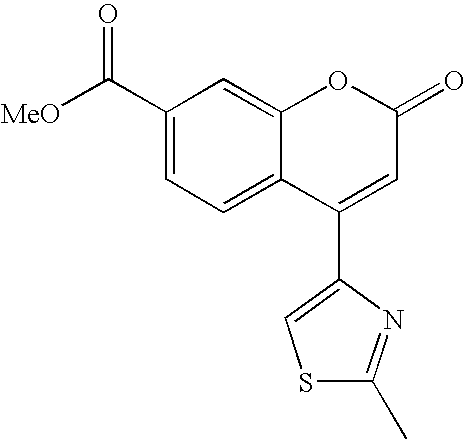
C1(C([MeO])=O)=CC=C2C(=C1)OC(=O)C=C2C1=CSC(C)=N1
